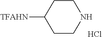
C1CC([TFAHN])CCN1.Cl
